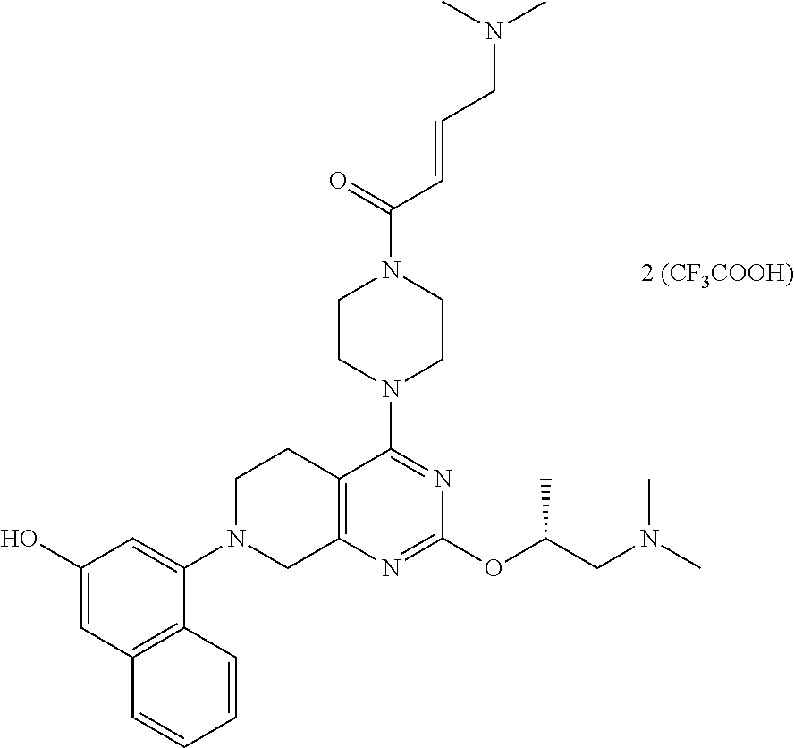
C12=C(N=C(OC(CN(C)C)C)N=C1N1CCN(C(=O)C=CCN(C)C)CC1)CN(C1=CC(O)=CC3=C1C=CC=C3)CC2
